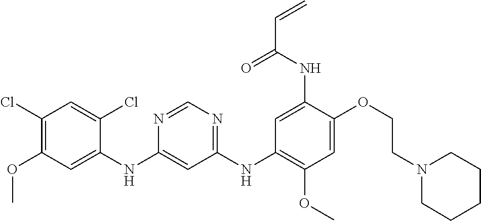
C1(NC2=CC(OC)=C(Cl)C=C2Cl)=CC(NC2=C(OC)C=C(OCCN3CCCCC3)C(NC(C=C)=O)=C2)=NC=N1
